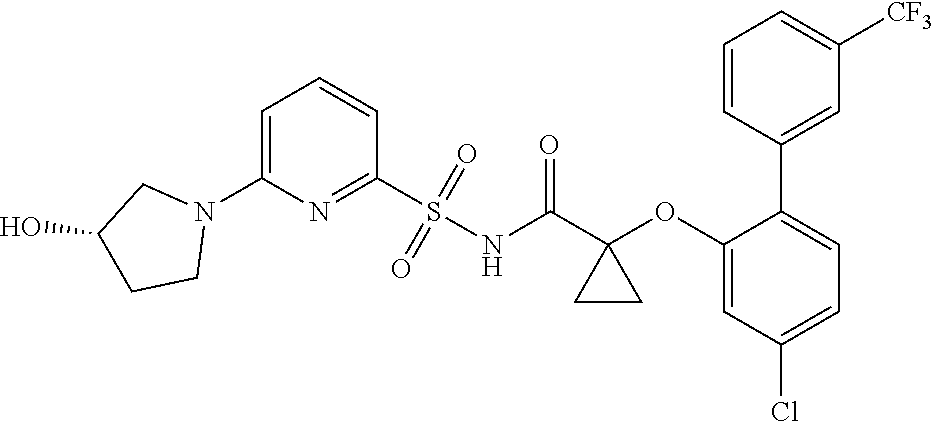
C1=C(N2CC(O)CC2)N=C(S(NC(C2(OC3=CC(Cl)=CC=C3C3=CC([CF3])=CC=C3)CC2)=O)(=O)=O)C=C1
